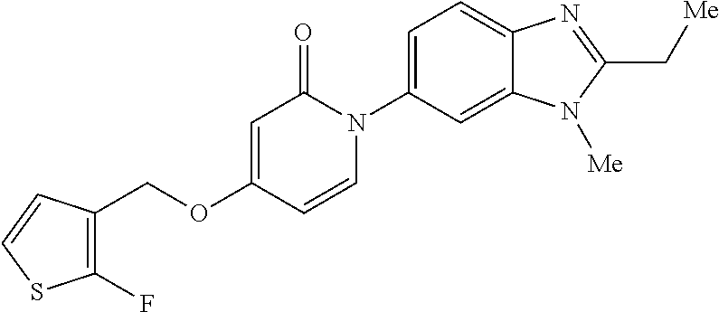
C(OC1=CC(=O)N(C2=CC=C3C(=C2)N([Me])C(C[Me])=N3)C=C1)C1=C(F)SC=C1
